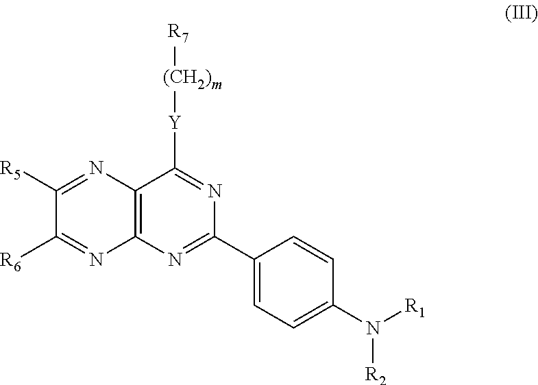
C12=C(N=C(C3=CC=C(N([R1])[R2])C=C3)N=C1[Y][(CH2)m][R7])N=C([R6])C([R5])=N2
